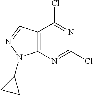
C12=C(C=NN1C1CC1)C(Cl)=NC(Cl)=N2
